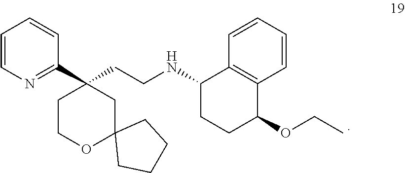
C1=CN=C(C2(CCNC3CCC(OCC)C4=C3C=CC=C4)CCOC3(C2)CCCC3)C=C1
